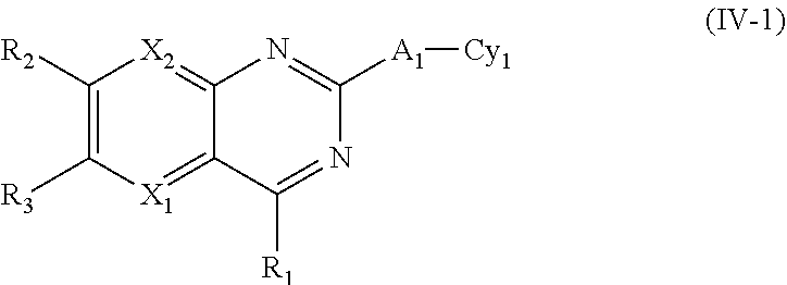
C1([R2])=C([R3])[X1]=C2C(=[X2]1)N=C([A1][Cy1])N=C2[R1]
